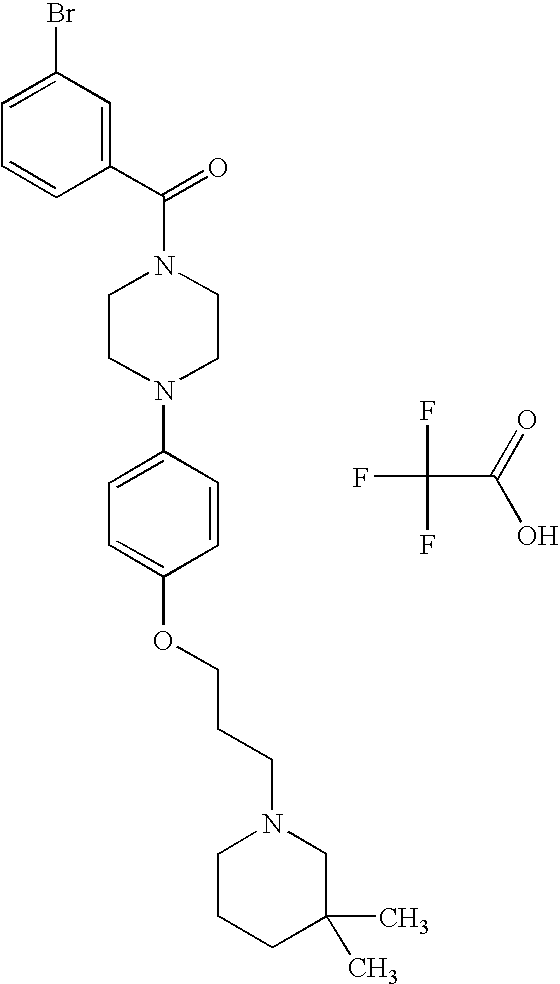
C1CN(C2=CC=C(OCCCN3CCCC(C)(C)C3)C=C2)CCN1C(=O)C1=CC(Br)=CC=C1.FC(F)(C(O)=O)F
